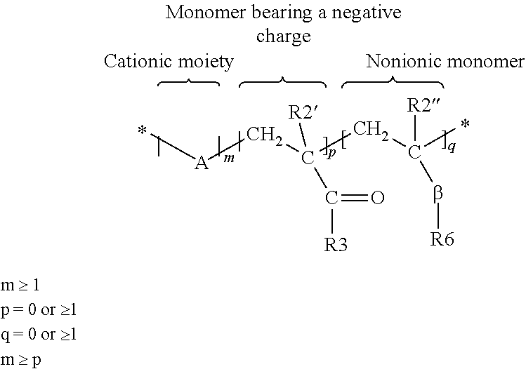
C[A]CC(CC(C)([R2])b[R6])([R2])C([R3])=O
